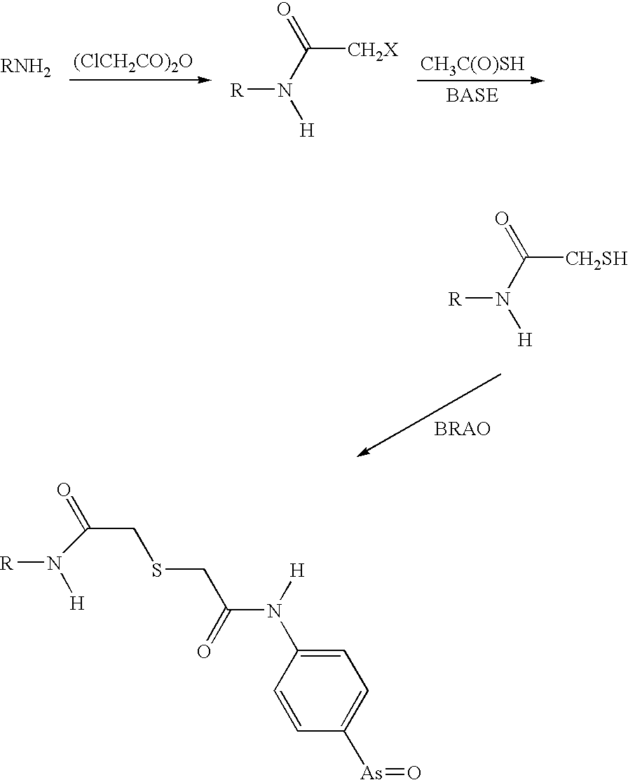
[(ClCH2CO)2O].[CH3C(O)SH].[R]N([H])C(=O)[CH2X].[R]N([H])C(=O)[CH2SH].[R]N([H])C(=O)CSCC(=O)N([H])C1=CC=C([As]=O)C=C1
